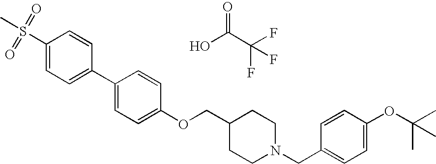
O=C(C(F)(F)F)O.C1(S(C)(=O)=O)=CC=C(C2=CC=C(OCC3CCN(CC4=CC=C(OC(C)(C)C)C=C4)CC3)C=C2)C=C1
